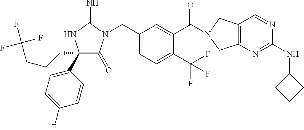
C1(CCCC(F)(F)F)(C2=CC=C(F)C=C2)C(=O)N(CC2=CC=C(C(F)(F)F)C(C(=O)N3CC4=C(C3)N=C(NC3CCC3)N=C4)=C2)C(=N)N1
